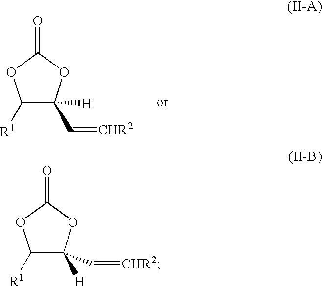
C1([R1])C(C=[CHR2])([H])OC(=O)O1.C1([R1])C([H])(C=[CHR2])OC(=O)O1
